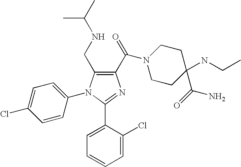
C1(CNC(C)C)=C(C(=O)N2CCC(C(=O)N)(NCC)CC2)N=C(C2=CC=CC=C2Cl)N1C1=CC=C(Cl)C=C1
